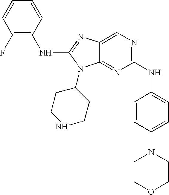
C1=CC(F)=C(NC2=NC3=CN=C(NC4=CC=C(N5CCOCC5)C=C4)N=C3N2C2CCNCC2)C=C1
